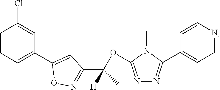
C1=CC=C(C2=CC(C(OC3=NN=C(C4=CC=NC=C4)N3C)(C)[H])=NO2)C=C1Cl
